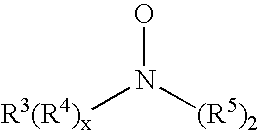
ON([(R5)2])[R3(R4)x]
